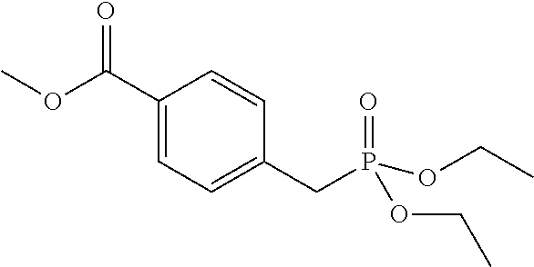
C1(C(OC)=O)=CC=C(CP(OCC)(=O)OCC)C=C1
